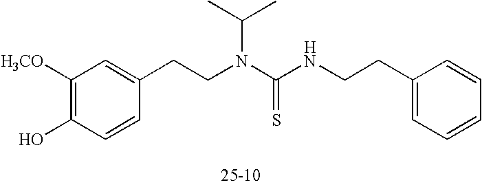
C1([H3CO])=C(O)C=CC(CCN(C(NCCC2=CC=CC=C2)=S)C(C)C)=C1
